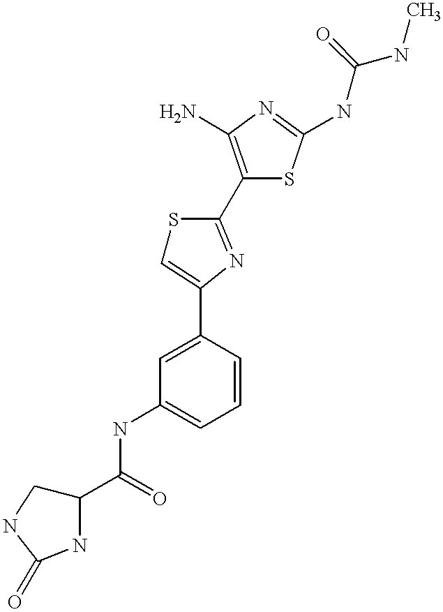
C1(C(=O)NC2=CC=CC(C3=CSC(C4=C(N)N=C(NC(NC)=O)S4)=N3)=C2)CNC(=O)N1
